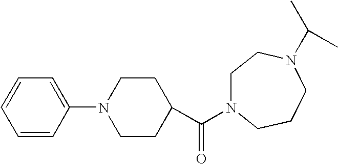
C1=CC=CC(N2CCC(C(=O)N3CCN(C(C)C)CCC3)CC2)=C1
